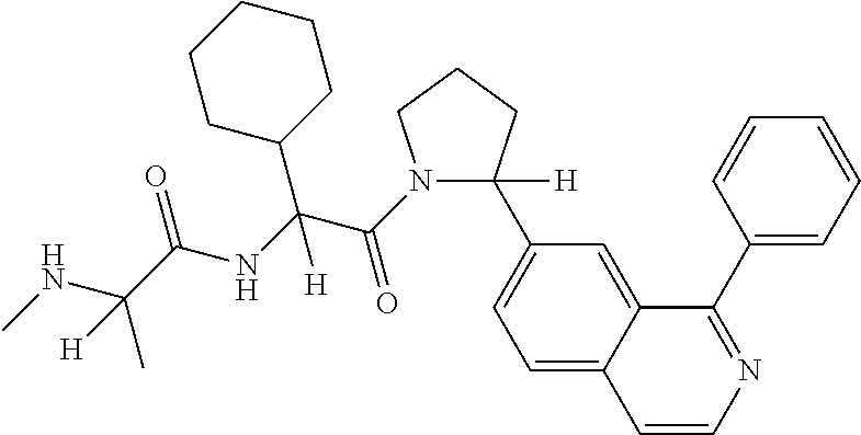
C1([H])(C2=CC=C3C(=C2)C(C2=CC=CC=C2)=NC=C3)CCCN1C(=O)C(NC(C(C)(NC)[H])=O)(C1CCCCC1)[H]
